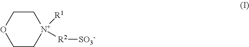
[N+]1([R1])([R2][SO3-])CCOCC1
